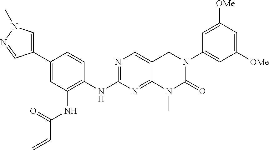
C1([OMe])=CC([OMe])=CC(N2C(=O)N(C)C3=NC(NC4=C(NC(C=C)=O)C=C(C5=CN(C)N=C5)C=C4)=NC=C3C2)=C1
